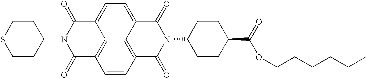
C1CSCCC1N1C(=O)C2=C3C(=CC=C4C3=C(C=C2)C(=O)N(C2CCC(C(OCCCCCC)=O)CC2)C4=O)C1=O
